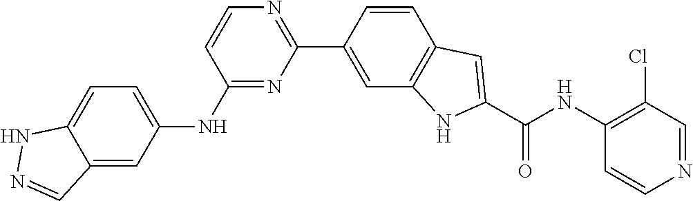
C12=CC=C(NC3=NC(C4=CC5=C(C=C4)C=C(C(NC4=C(Cl)C=NC=C4)=O)N5)=NC=C3)C=C1C=NN2
